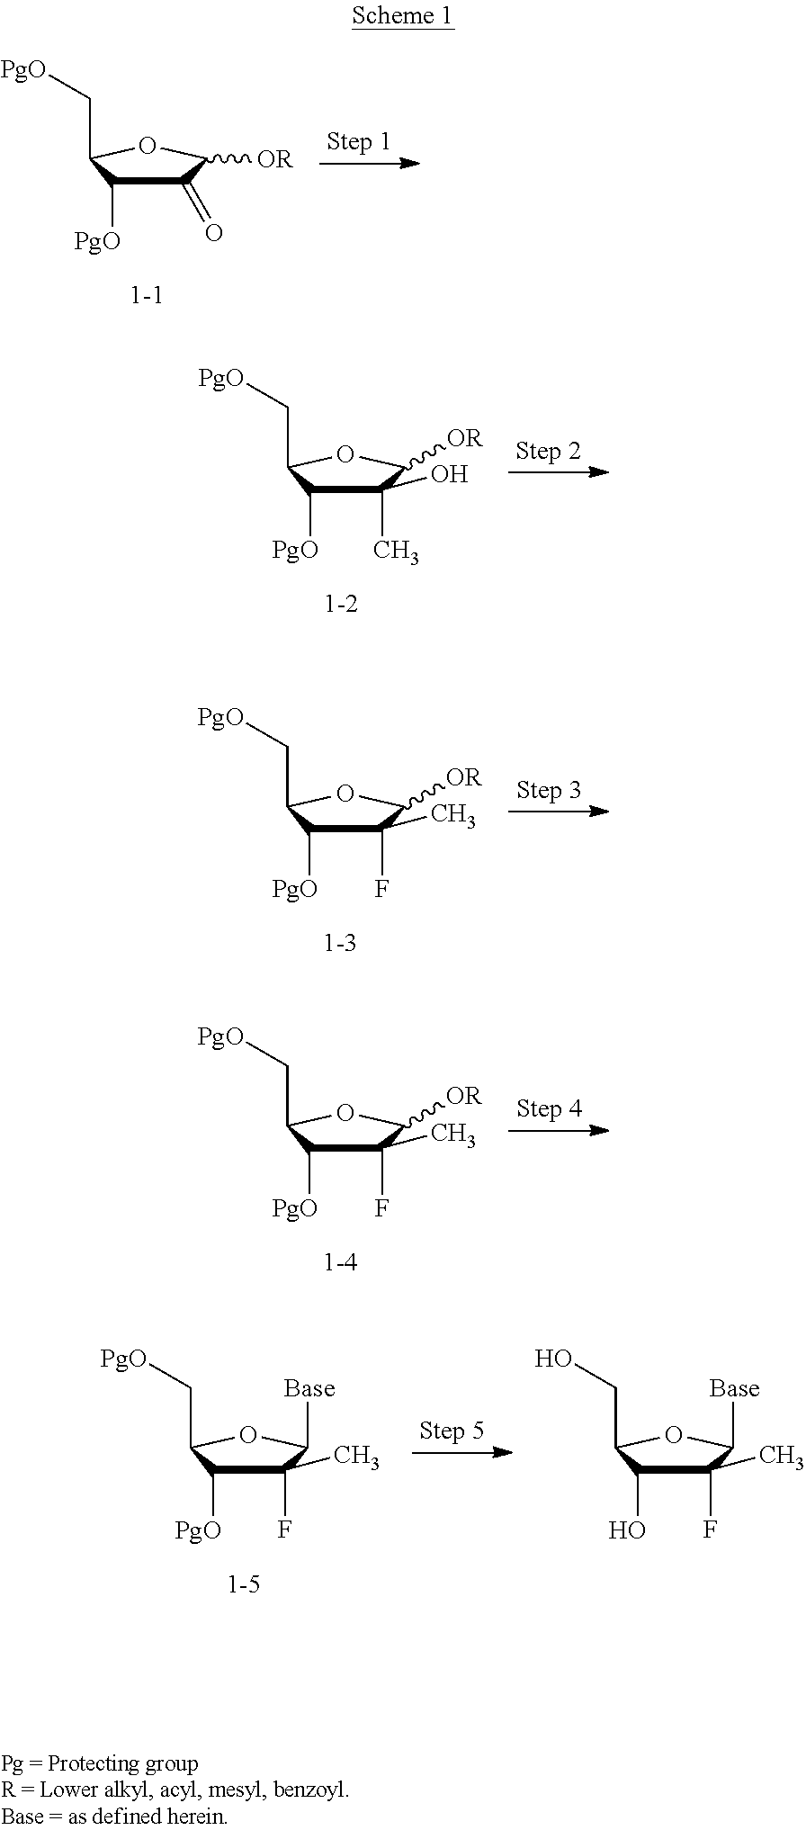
C1(=O)C([PgO])C(C[PgO])OC1[OR].C1(C)(O)C([PgO])C(C[PgO])OC1[OR].C1(F)(C)C([PgO])C(C[PgO])OC1[OR].C1(F)(C)C([PgO])C(C[PgO])OC1[OR].C1(F)(C)C([PgO])C(C[PgO])OC1[Base].C1(F)(C)C(O)C(CO)OC1[Base]
